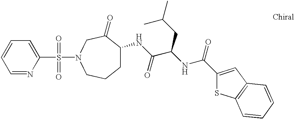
C1=NC(S(N2CC(=O)C(NC(C(NC(=O)C3=CC4=C(S3)C=CC=C4)CC(C)C)=O)CCC2)(=O)=O)=CC=C1
